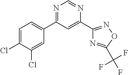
N1=C(C2=CC=C(Cl)C(Cl)=C2)C=C(C2=NOC(C(F)(F)F)=N2)N=C1
